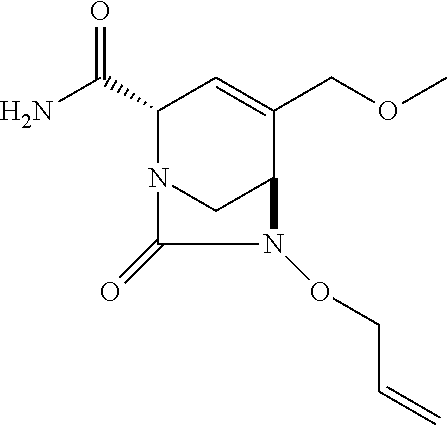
NC(C1N2CC(C(COC)=C1)N(OCC=C)C2=O)=O
